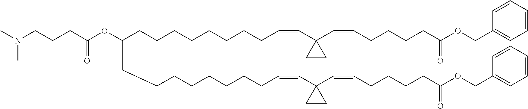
N(CCCC(OC(CCCCCCCCC=CC1(C=CCCCCC(OCC2=CC=CC=C2)=O)CC1)CCCCCCCCC=CC1(C=CCCCCC(OCC2=CC=CC=C2)=O)CC1)=O)(C)C
